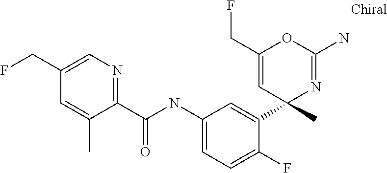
C1=C(CF)C=C(C)C(C(NC2=CC=C(F)C(C3(C)N=C(N)OC(CF)=C3)=C2)=O)=N1
